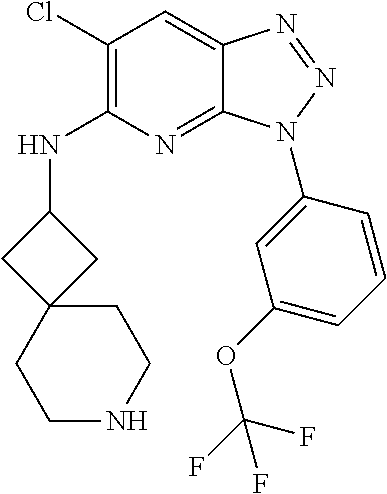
C1(Cl)=C(NC2CC3(C2)CCNCC3)N=C2C(=C1)N=NN2C1=CC(OC(F)(F)F)=CC=C1
